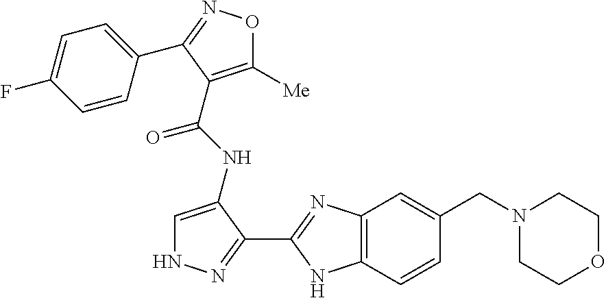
C12=C(C=CC(CN3CCOCC3)=C1)NC(C1=NNC=C1NC(=O)C1=C([Me])ON=C1C1=CC=C(F)C=C1)=N2
